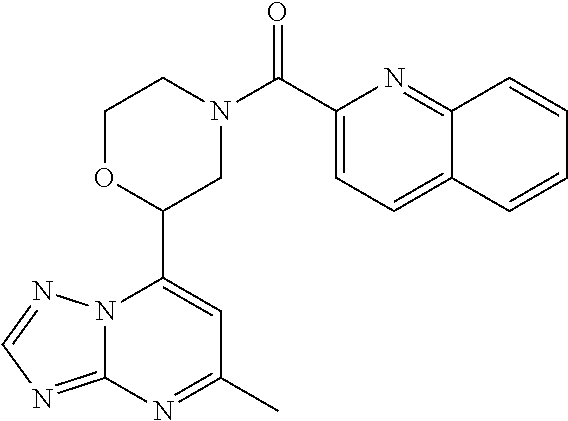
N12C(=NC=N1)N=C(C)C=C2C1CN(C(=O)C2=CC=C3C(=N2)C=CC=C3)CCO1
